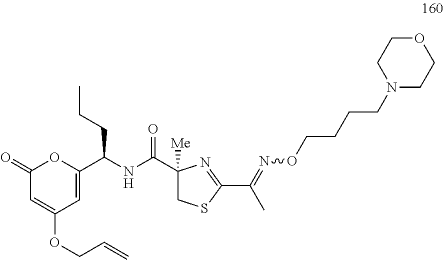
C1(=O)C=C(OCC=C)C=C(C(CCC)NC(=O)C2([Me])CSC(C(C)=NOCCCCN3CCOCC3)=N2)O1
